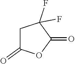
C1C(=O)OC(=O)C1(F)F
